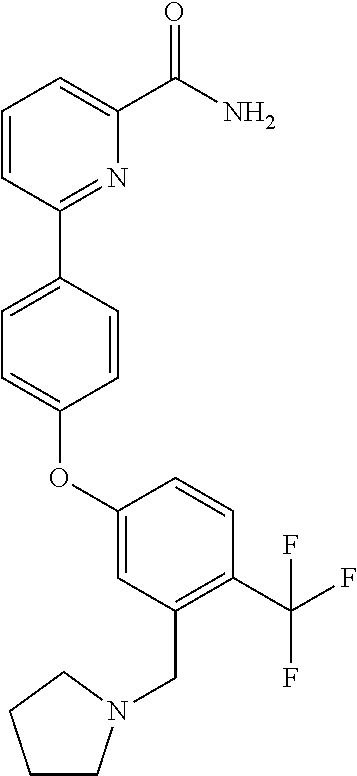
O(C1=CC=C(C2=NC(C(=O)N)=CC=C2)C=C1)C1=CC(CN2CCCC2)=C(C(F)(F)F)C=C1
